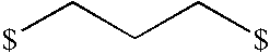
[$]CCC[$]
